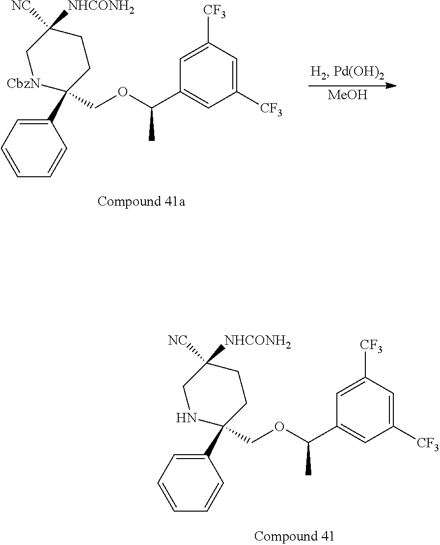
C1=CC=C(C2(COC(C3=CC([CF3])=CC([CF3])=C3)C)CCC([NHCONH2])([NC])C[CbzN]2)C=C1.[MeOH].C1=CC=C(C2(COC(C3=CC([CF3])=CC([CF3])=C3)C)CCC([NHCONH2])([NC])CN2)C=C1
